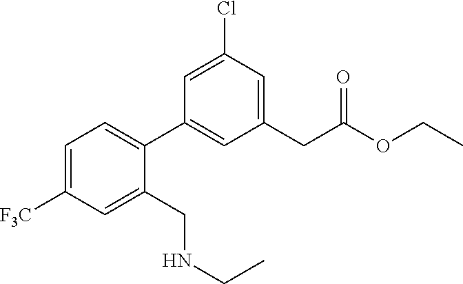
C1(C2=CC=C([F3C])C=C2CNCC)=CC(CC(OCC)=O)=CC(Cl)=C1
